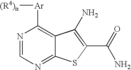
N1=CN=C2C(=C1[Ar][(R4)n])C(N)=C(C(=O)N)S2
